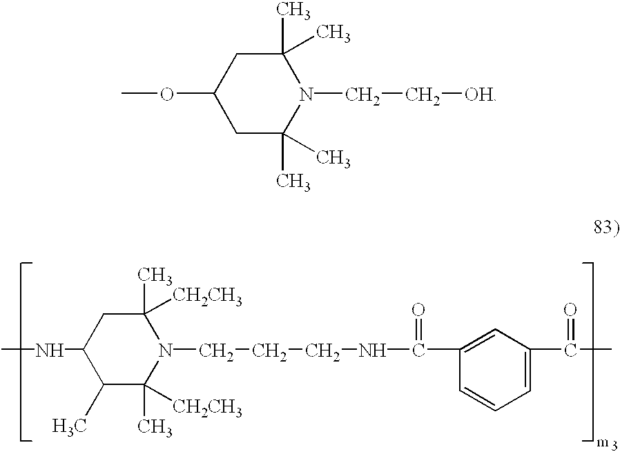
COC1CC(C)(C)N(CC[OH])C(C)(C)C1.CNC1C(C)C(C)([CH2CH3])N(CCCNC(=O)C2=CC(C(=O)C)=CC=C2)C([CH2CH3])(C)C1
